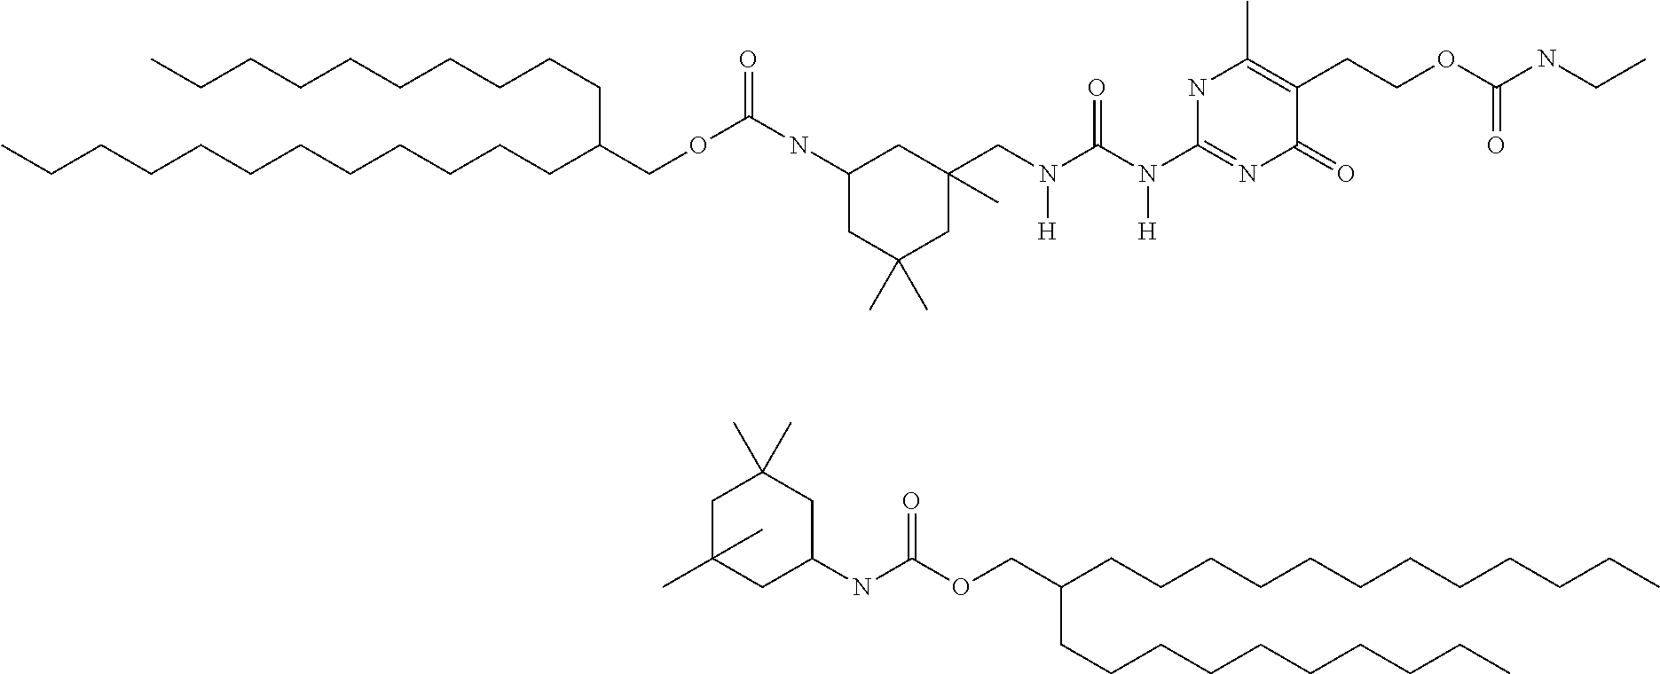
C(CC(COC(NC1CC(C)(C)CC(CN(C(N(C2=NC(=O)C(CCOC(NCC)=O)=C(C)N2)[H])=O)[H])(C)C1)=O)CCCCCCCCCC)CCCCCCCCCC.C1C(C)(C)CC(NC(OCC(CCCCCCCCCCCC)CCCCCCCCCC)=O)CC1(C)C
